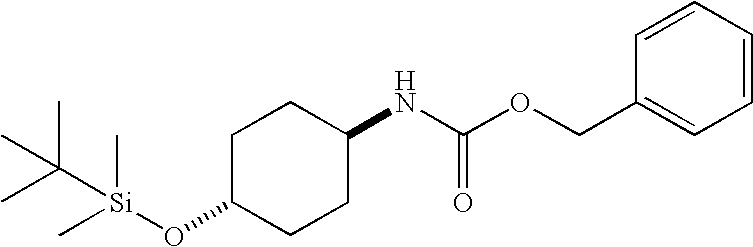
C1C(O[Si](C(C)(C)C)(C)C)CCC(NC(OCC2=CC=CC=C2)=O)C1
